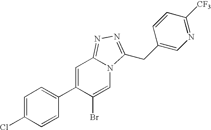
C1=C(Cl)C=CC(C2=CC3=NN=C(CC4=CN=C([CF3])C=C4)N3C=C2Br)=C1
